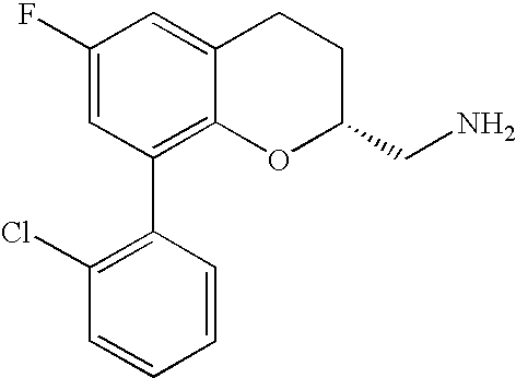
C1(F)=CC(C2=C(Cl)C=CC=C2)=C2C(=C1)CCC(CN)O2
